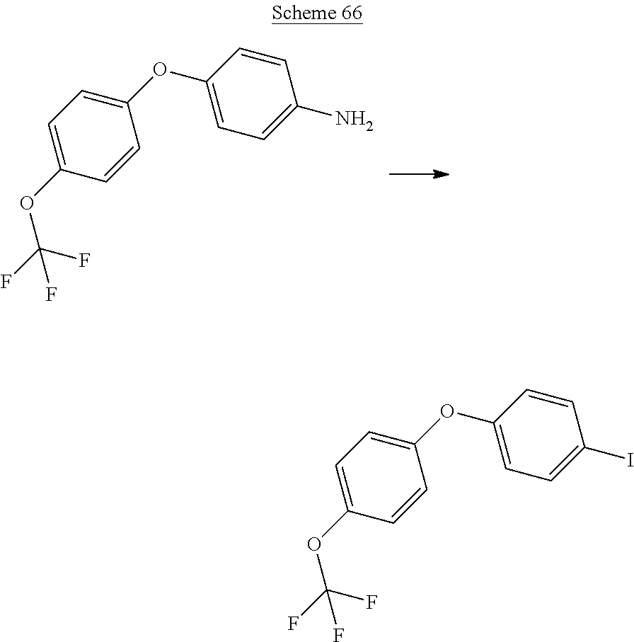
O(C1=CC=C(N)C=C1)C1=CC=C(OC(F)(F)F)C=C1.O(C1=CC=C(I)C=C1)C1=CC=C(OC(F)(F)F)C=C1
